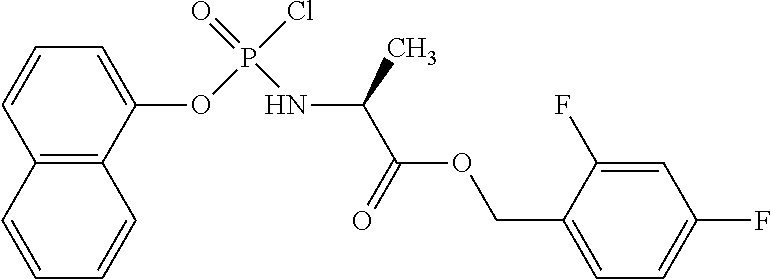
C1=CC2=C(C(OP(=O)(NC(C(=O)OCC3=CC=C(F)C=C3F)C)Cl)=C1)C=CC=C2
